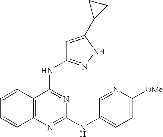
C1=CC2=C(C=C1)N=C(NC1=CC=C([OMe])N=C1)N=C2NC1=NNC(C2CC2)=C1
